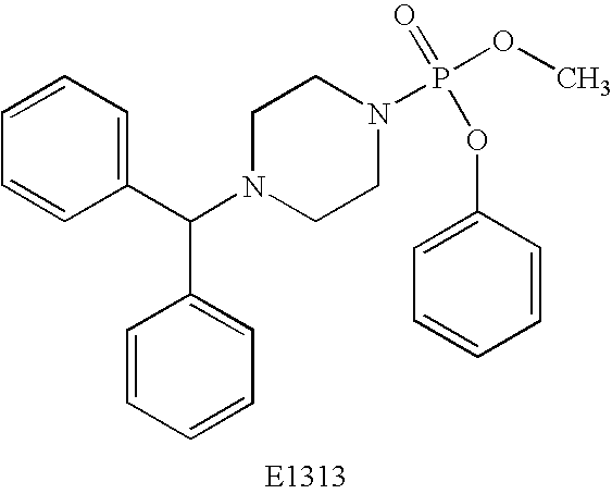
C1=CC=C(C(N2CCN(P(OC)(=O)OC3=CC=CC=C3)CC2)C2=CC=CC=C2)C=C1
